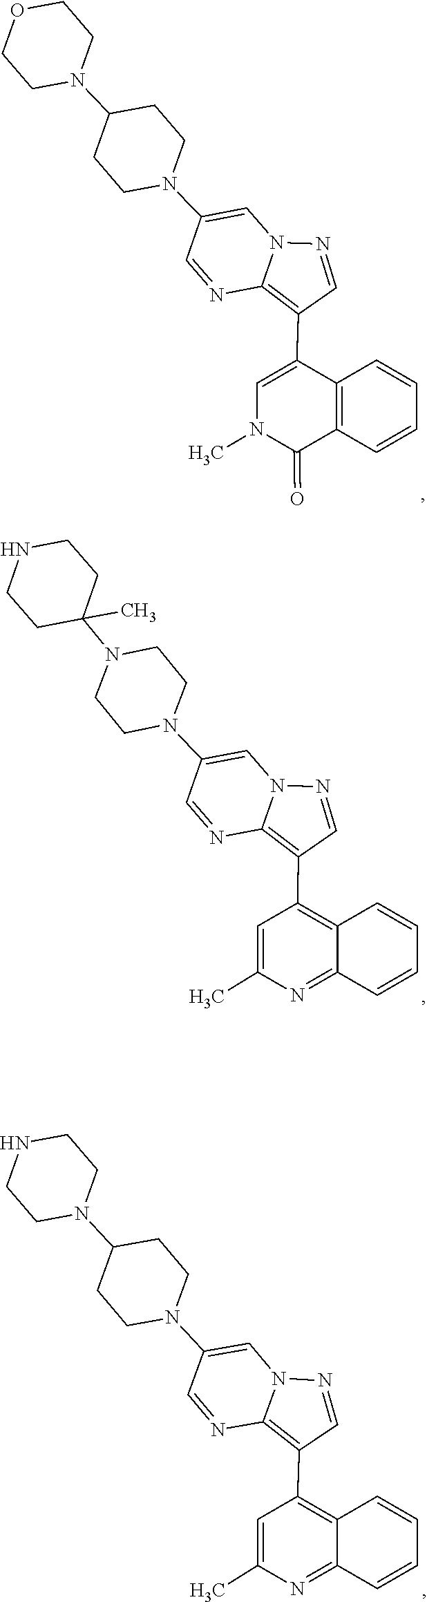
C1(N2CCC(N3CCOCC3)CC2)=CN2C(=C(C3=CN(C)C(=O)C4=C3C=CC=C4)C=N2)N=C1.C1=NC2=C(C3=C4C(=NC(C)=C3)C=CC=C4)C=NN2C=C1N1CCN(C2(C)CCNCC2)CC1.C1(N2CCC(N3CCNCC3)CC2)=CN2C(=C(C3=C4C=CC=CC4=NC(C)=C3)C=N2)N=C1
